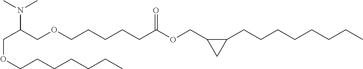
C(C(COCCCCCC(OCC1C(CCCCCCCC)C1)=O)N(C)C)OCCCCCCC
